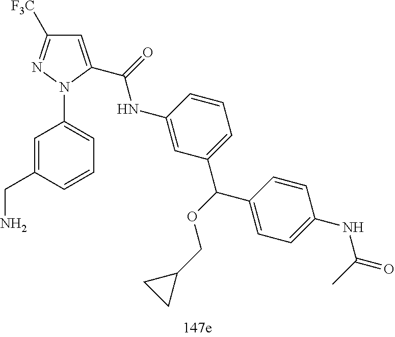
[F3C]C1=NN(C2=CC=CC(CN)=C2)C(C(=O)NC2=CC(C(OCC3CC3)C3=CC=C(NC(=O)C)C=C3)=CC=C2)=C1
